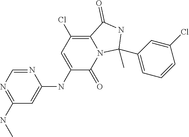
N1=CN=C(NC)C=C1NC1=CC(Cl)=C2N(C1=O)C(C)(C1=CC=CC(Cl)=C1)NC2=O
